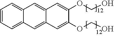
C1=CC=C2C(=C1)C=C1C(=C2)C=C(OCO)C(OCO)=C1
